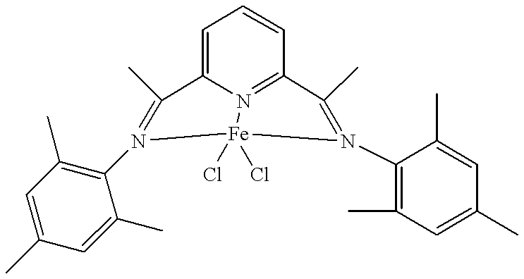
C1=C(C)C=C(C)C(N2=C(C)C3=CC=CC4=N3[Fe]2(Cl)(Cl)N(C2=C(C)C=C(C)C=C2C)=C4C)=C1C
